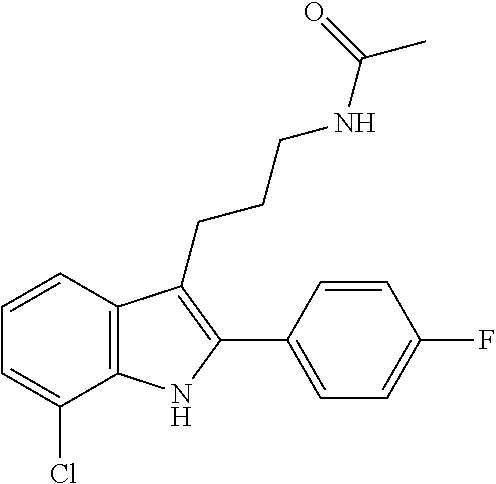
C1(Cl)=CC=CC2=C1NC(C1=CC=C(F)C=C1)=C2CCCNC(C)=O
